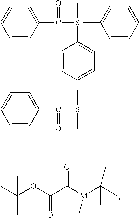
O=C([Si](C)(C)C)C1=CC=CC=C1.CC(OC(C([M](C(C)(C)C)(C)C)=O)=O)(C)C.O=C([Si](C)(C1=CC=CC=C1)C1=CC=CC=C1)C1=CC=CC=C1
